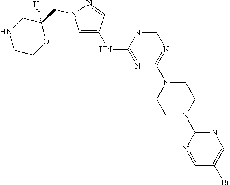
C1=C(NC2=NC(N3CCN(C4=NC=C(Br)C=N4)CC3)=NC=N2)C=NN1CC1([H])CNCCO1
